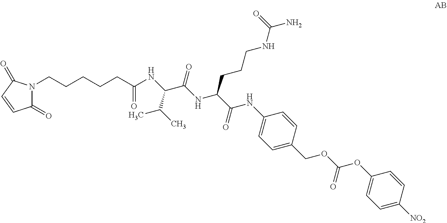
C1(=O)N(CCCCCC(NC(C(NC(C(=O)NC2=CC=C(COC(=O)OC3=CC=C([NO2])C=C3)C=C2)CCCNC(N)=O)=O)C(C)C)=O)C(=O)C=C1
